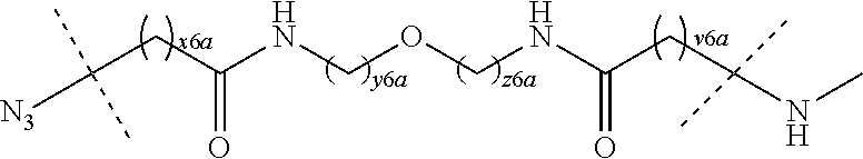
C(CC(NCOCNC(CC(NC)(C)C)=O)=O)([N3])(C)C
